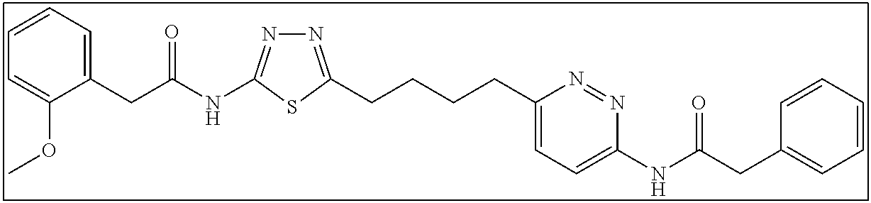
N1=C(CCCCC2=CC=C(NC(CC3=CC=CC=C3)=O)N=N2)SC(NC(CC2=CC=CC=C2OC)=O)=N1
